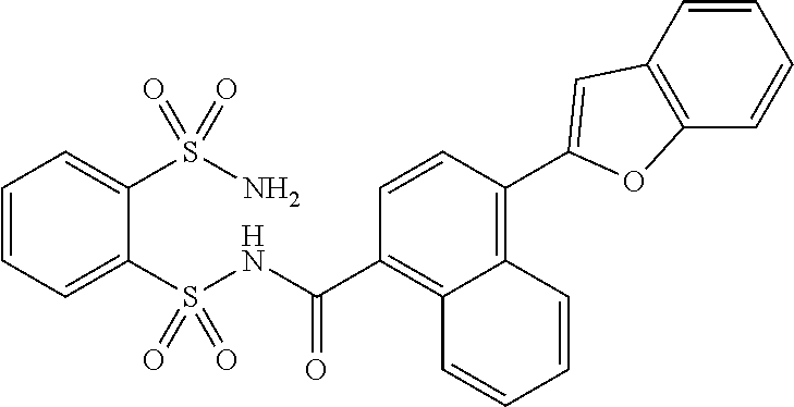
C1=CC=C(S(NC(C2=C3C(=C(C4=CC5=C(C=CC=C5)O4)C=C2)C=CC=C3)=O)(=O)=O)C(S(N)(=O)=O)=C1
